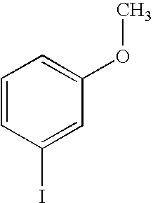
C1=CC(I)=CC(OC)=C1
